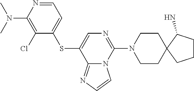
C12=NC=CN1C(N1CCC3(CC1)CCCC3N)=NC=C2SC1=CC=NC(N(C)C)=C1Cl
